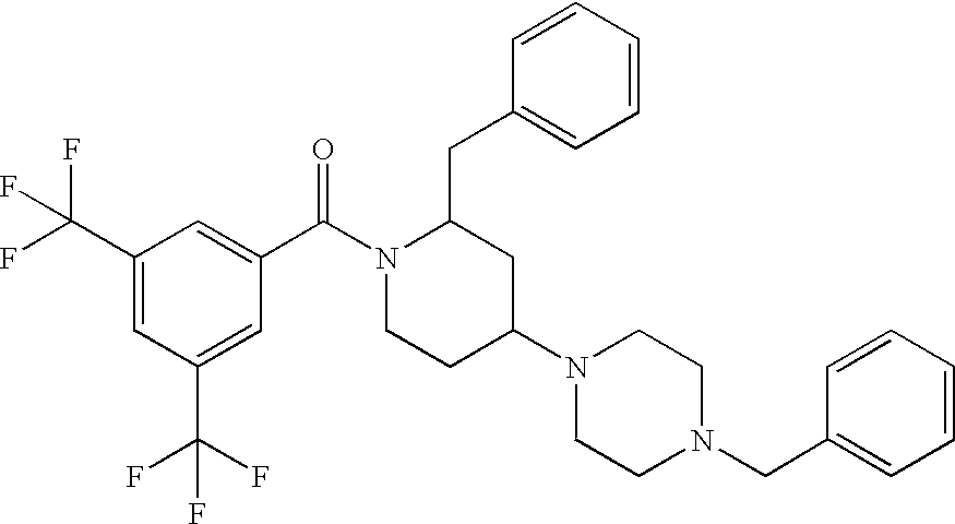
C1(C(F)(F)F)=CC(C(F)(F)F)=CC(C(N2CCC(N3CCN(CC4=CC=CC=C4)CC3)CC2CC2=CC=CC=C2)=O)=C1
